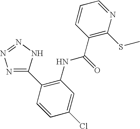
C1(C2=C(NC(C3=C(SC)N=CC=C3)=O)C=C(Cl)C=C2)=NN=NN1
